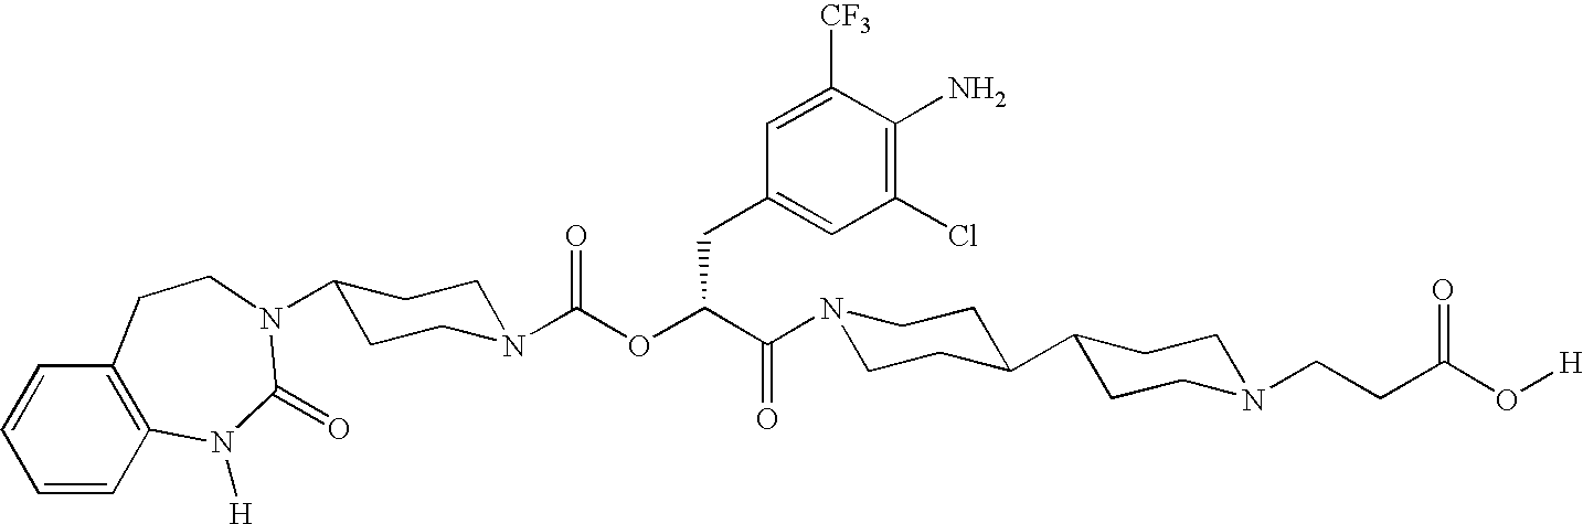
N1(C(C(OC(N2CCC(N3C(=O)N([H])C4=C(C=CC=C4)CC3)CC2)=O)CC2=CC(Cl)=C(N)C([CF3])=C2)=O)CCC(C2CCN(CCC(O[H])=O)CC2)CC1
